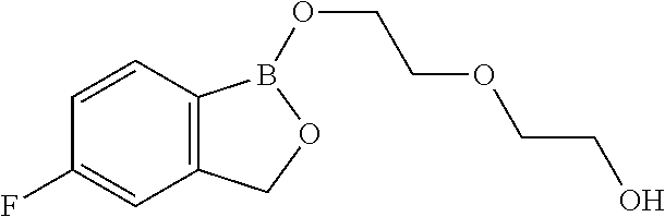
C12=C(C=CC(F)=C1)B(OCCOCCO)OC2
